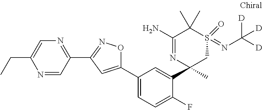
N1=CC(C2=NOC(C3=CC=C(F)C(C4(C)CS(=NC([D])([D])[D])(=O)C(C)(C)C(N)=N4)=C3)=C2)=NC=C1CC
